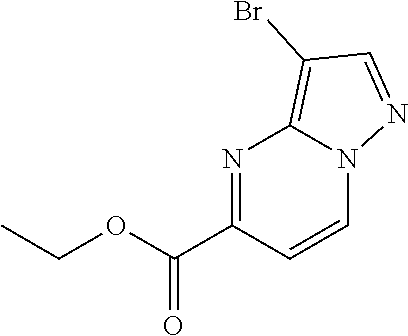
N1=C(C(=O)OCC)C=CN2C1=C(Br)C=N2
